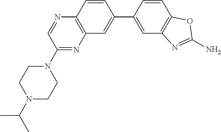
N1(C(C)C)CCN(C2=NC3=C(N=C2)C=CC(C2=CC4=C(C=C2)OC(N)=N4)=C3)CC1
